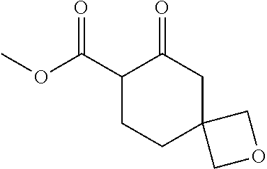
C1(C(OC)=O)CCC2(CC1=O)COC2
